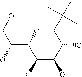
C(C(C(CC(C)(C)C)O)O)(C(O)C(O)CO)O
